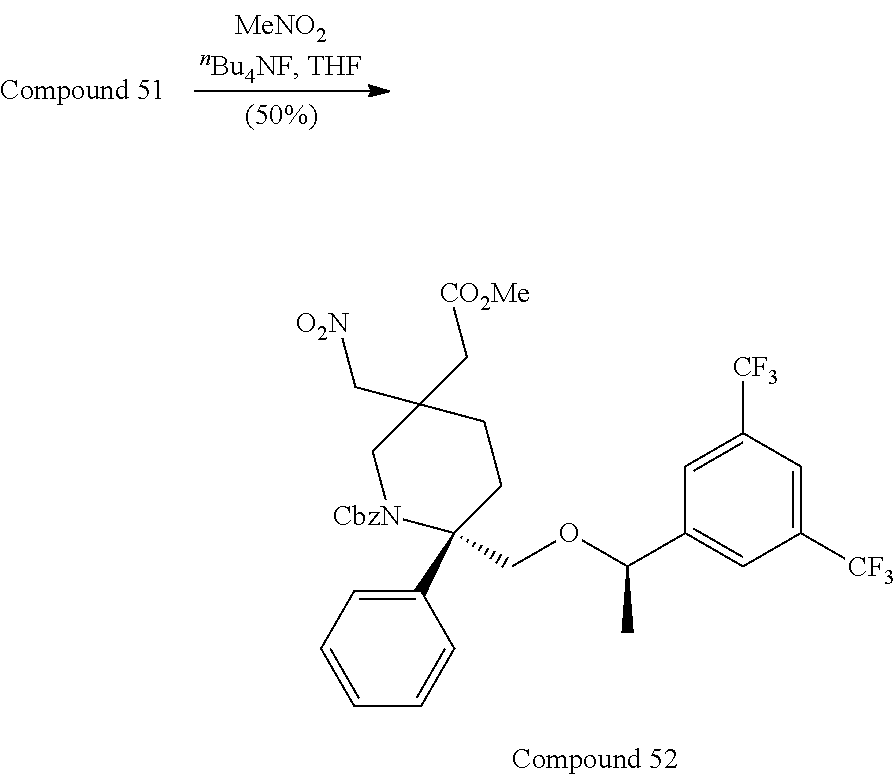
C1=CC=CC(C2(COC(C3=CC([CF3])=CC([CF3])=C3)C)CCC(C[O2N])(C[CO2Me])C[CbzN]2)=C1
